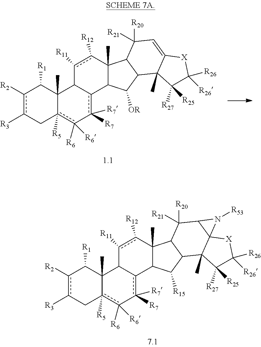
c1([R2])c([R3])Cc2([R5])c([R6])([R6])-c([R7])([R7])c3C(C2(C)C1[R1])c([R11])c([R12])C1(C)C3C([OR])C2C1C([R20])([R21])C=C1C2(C)C([R25])([R27])C([R26])([R26])[X]1.c1([R2])c([R3])Cc2([R5])c([R6])([R6])-c([R7])([R7])c3C(C2(C)C1[R1])c([R11])c([R12])C1(C)C3C([R15])C2C1C([R20])([R21])C1C3(C2(C)C([R25])([R27])C([R26])([R26])[X]3)N1[R53]
